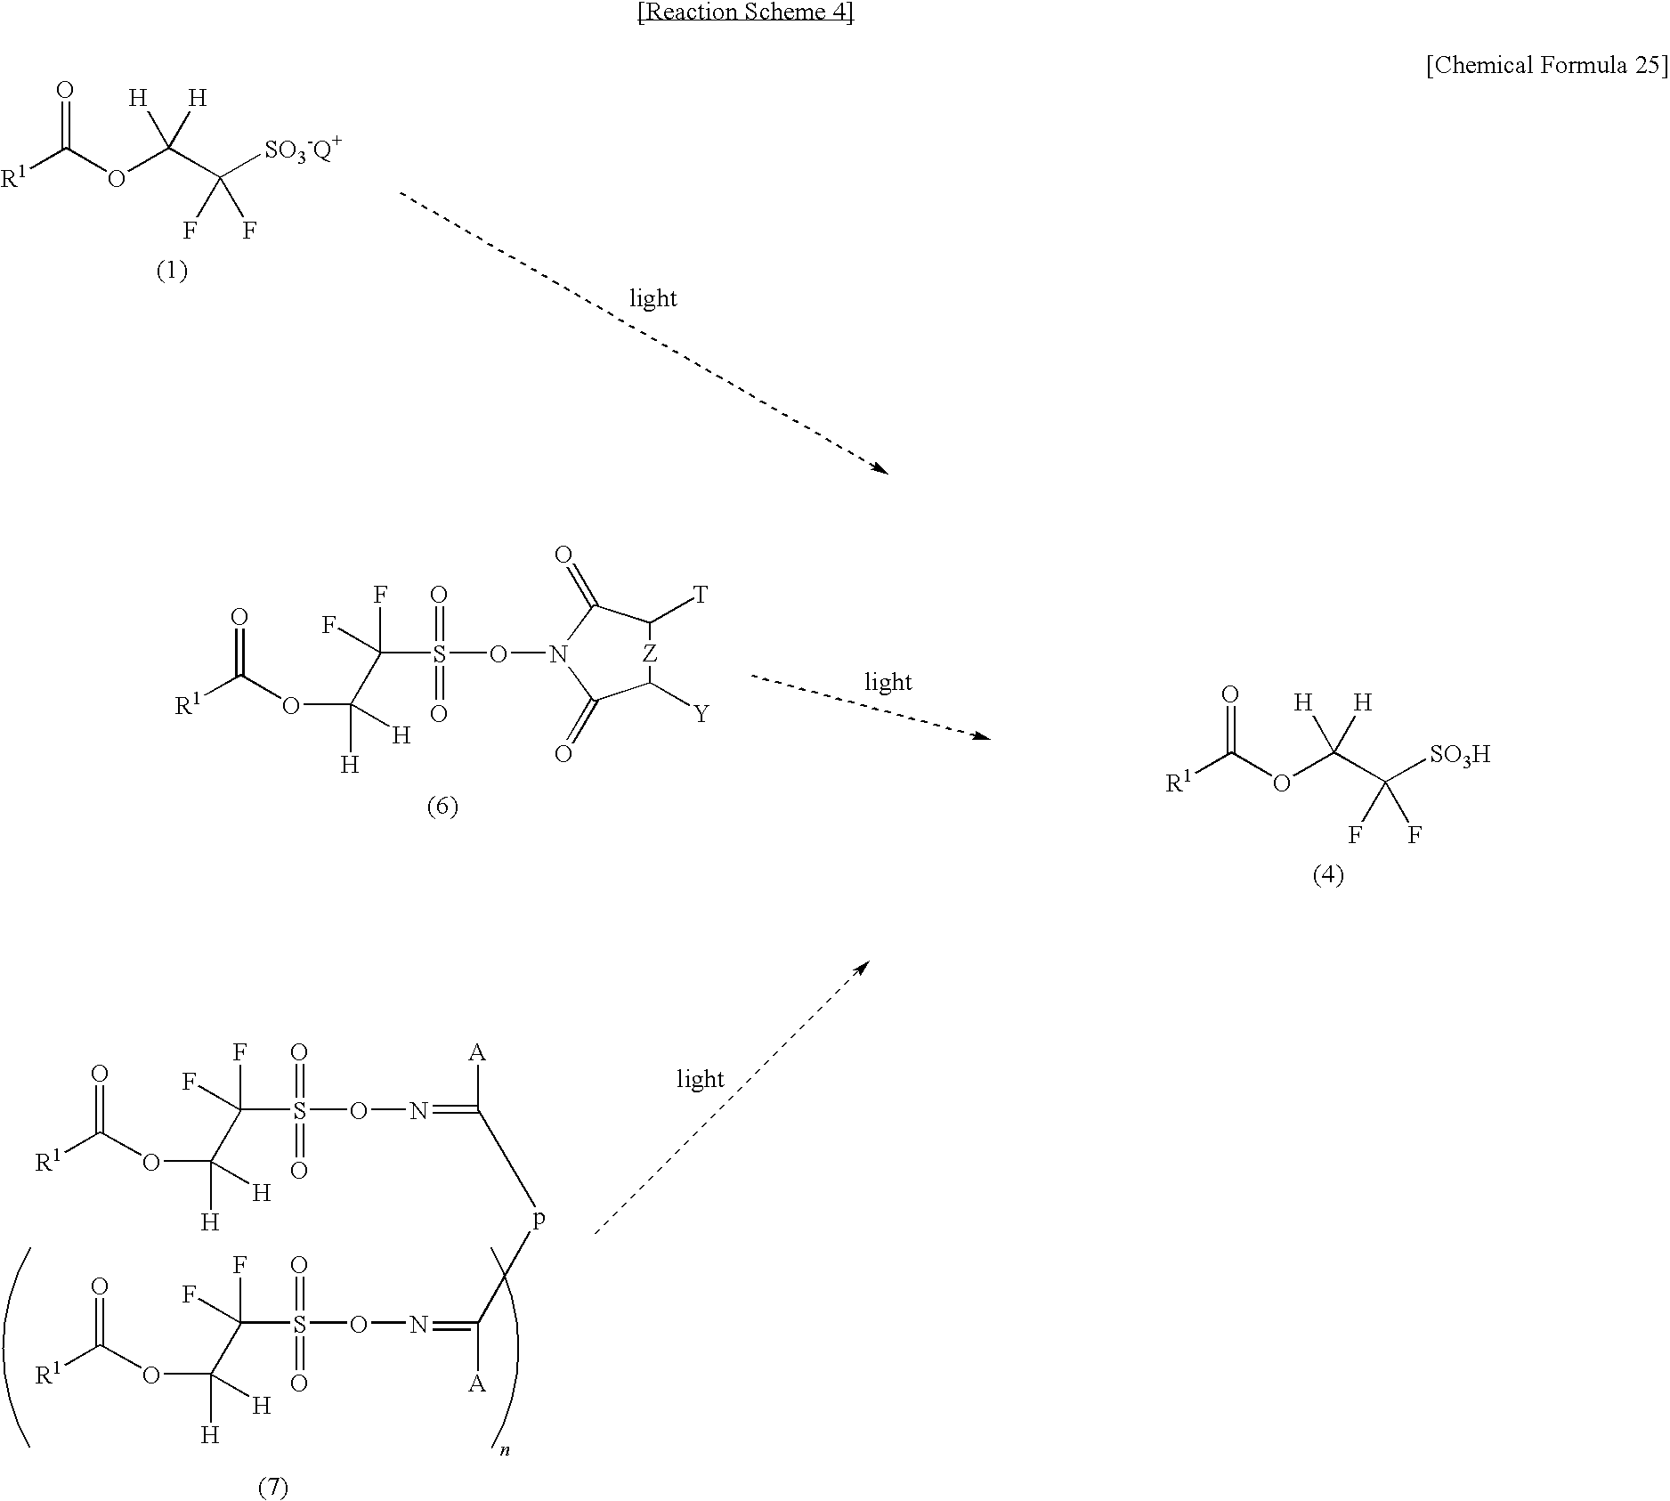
[R1]C(OC(C([SO3-Q+])(F)F)([H])[H])=O.[R1]C(OC([H])([H])C(F)(F)S(ON=C([A])pC(=NOS(C(C(OC([R1])=O)([H])[H])(F)F)(=O)=O)[A])(=O)=O)=O.[R1]C(OC([H])([H])C(F)(F)S(ON1C(=O)C([T])[Z]C([Y])C1=O)(=O)=O)=O.[R1]C(OC(C([SO3H])(F)F)([H])[H])=O
